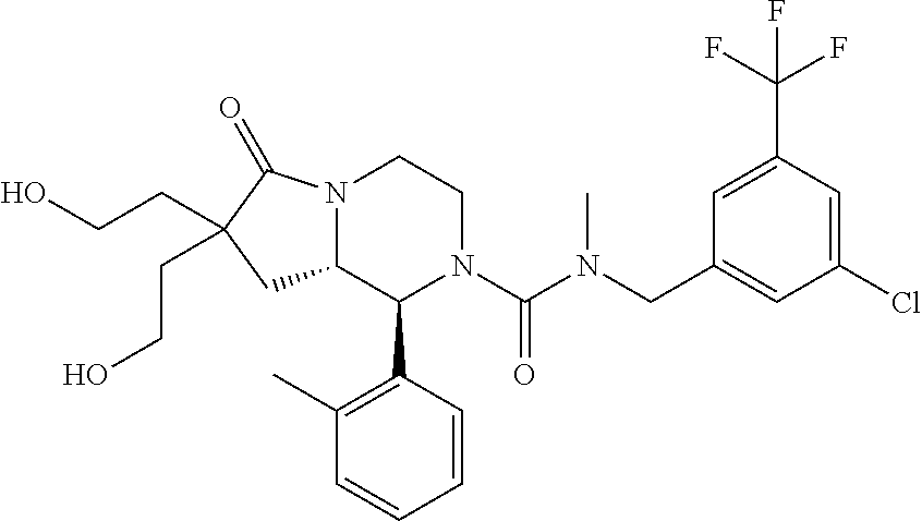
C12N(C(=O)C(CCO)(CCO)C1)CCN(C(N(CC1=CC(Cl)=CC(C(F)(F)F)=C1)C)=O)C2C1=C(C)C=CC=C1
